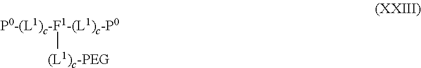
[P0-(L1)c-F1-(L1)c-P0][(L1)c-PEG]
